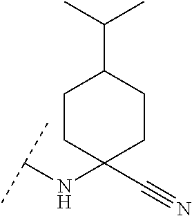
C(NC1(C#N)CCC(C(C)C)CC1)(C)C
